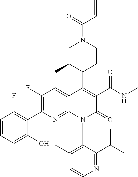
C1=CC=C(O)C(C2=C(F)C=C3C(=N2)N(C2=C(C)C=CN=C2C(C)C)C(=O)C(C(NC)=O)=C3C2CCN(C(=O)C=C)CC2C)=C1F
